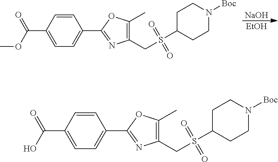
C1=CC(C(OC)=O)=CC=C1C1=NC(CS(C2CCN([Boc])CC2)(=O)=O)=C(C)O1.[NaOH].[EtOH].C1=CC(C(O)=O)=CC=C1C1=NC(CS(C2CCN([Boc])CC2)(=O)=O)=C(C)O1
